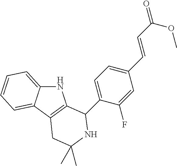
N1C2=CC=CC=C2C2=C1C(C1=CC=C(C=CC(=O)OC)C=C1F)NC(C)(C)C2
